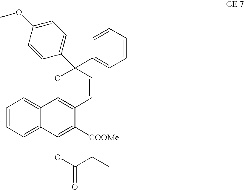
C1=CC=C2C(=C1)C1=C(C([COOMe])=C2OC(CC)=O)C=CC(C2=CC=C(OC)C=C2)(C2=CC=CC=C2)O1
